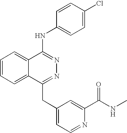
C1=CC=C2C(=C1)C(NC1=CC=C(Cl)C=C1)=NN=C2CC1=CC=NC(C(NC)=O)=C1
